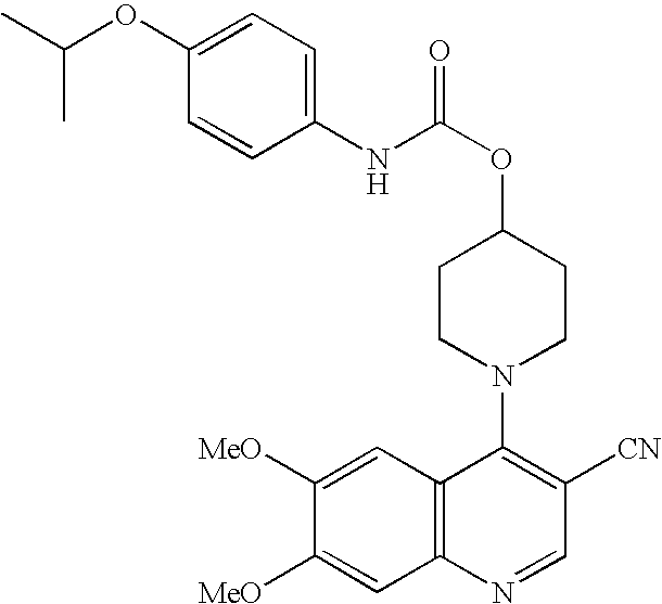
C1(OC(C)C)=CC=C(NC(OC2CCN(C3=C([CN])C=NC4=C3C=C([MeO])C([MeO])=C4)CC2)=O)C=C1
